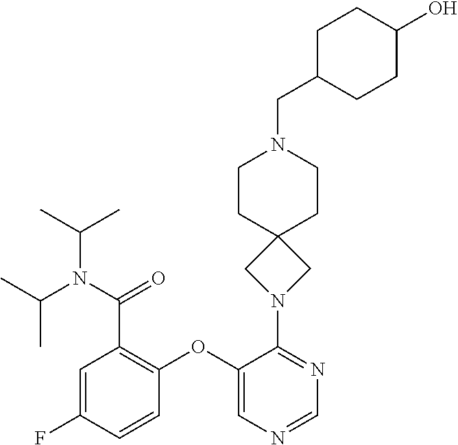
C1=C(F)C=CC(OC2=CN=CN=C2N2CC3(C2)CCN(CC2CCC(O)CC2)CC3)=C1C(=O)N(C(C)C)C(C)C
